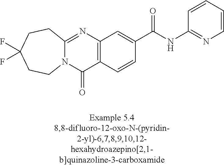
N12C(=NC3=C(C1=O)C=CC(C(NC1=NC=CC=C1)=O)=C3)CCC(F)(F)CC2
